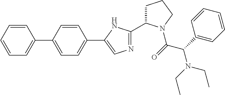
C1=CC=CC(C2=CC=C(C3=CN=C(C4CCCN4C(C(C4=CC=CC=C4)N(CC)CC)=O)N3)C=C2)=C1
